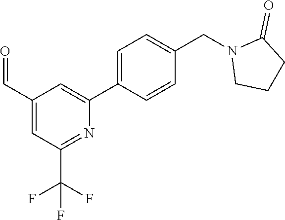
C1CN(CC2=CC=C(C3=CC(C=O)=CC(C(F)(F)F)=N3)C=C2)C(=O)C1
